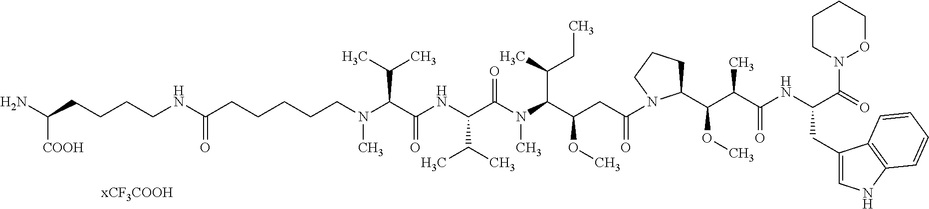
N(C(CCCCCN(C(C(NC(C(N(C(C(CC(=O)N1C(C(C(C(NC(C(=O)N2OCCCC2)CC2=CNC3=C2C=CC=C3)=O)C)OC)CCC1)OC)C(C)CC)C)=O)C(C)C)=O)C(C)C)C)=O)CCCCC(N)[COOH]
